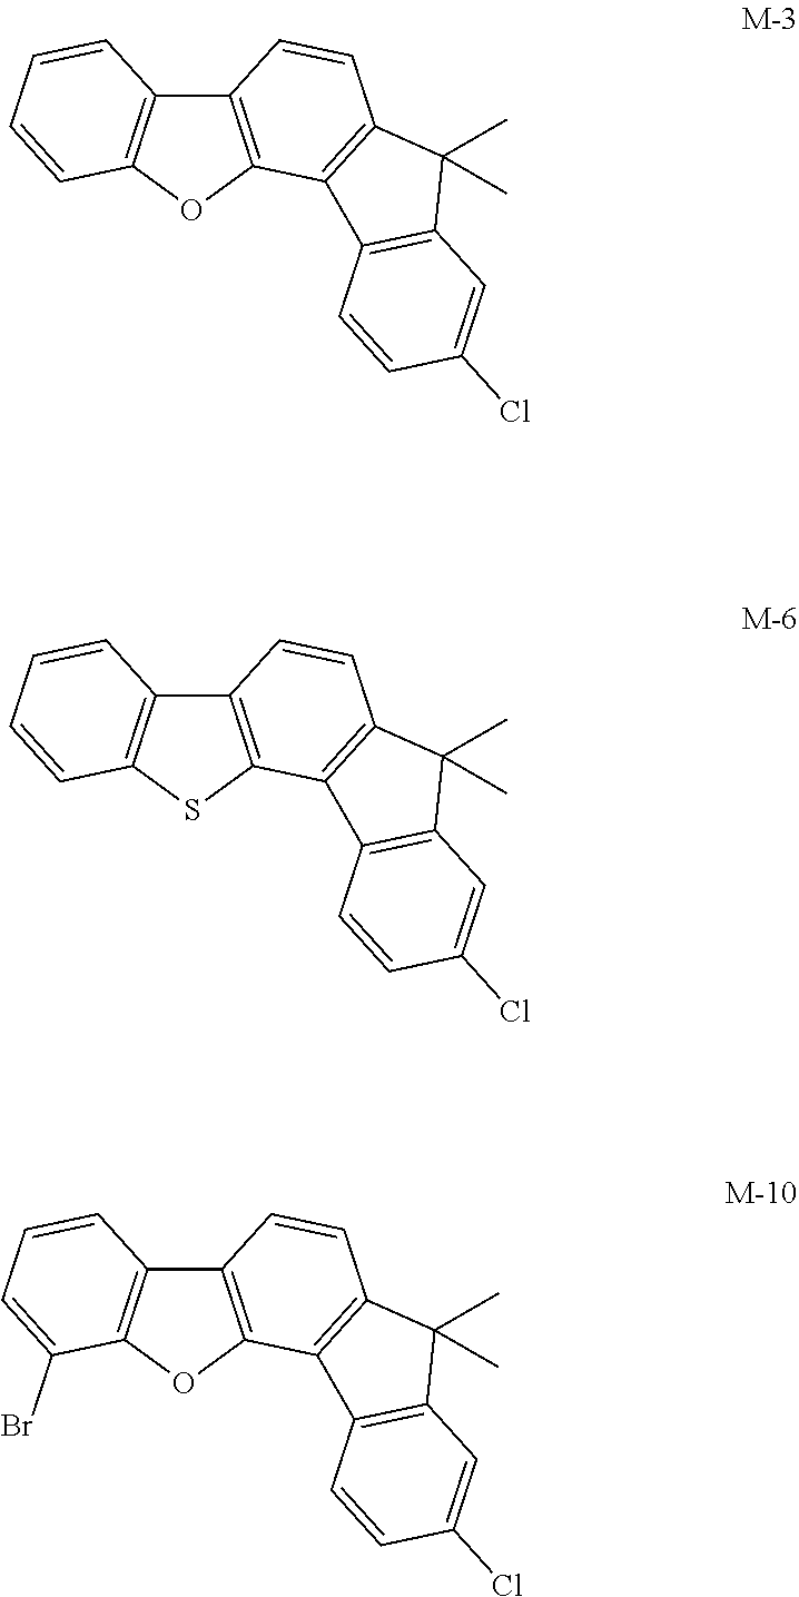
C12=C(OC3=C1C=CC=C3)C1=C(C=C2)C(C)(C)C2=C1C=CC(Cl)=C2.C12=C(SC3=C1C=CC=C3)C1=C(C=C2)C(C)(C)C2=C1C=CC(Cl)=C2.C12=C(OC3=C1C=CC=C3Br)C1=C(C=C2)C(C)(C)C2=C1C=CC(Cl)=C2
